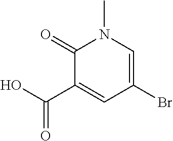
C1(=O)C(C(O)=O)=CC(Br)=CN1C
